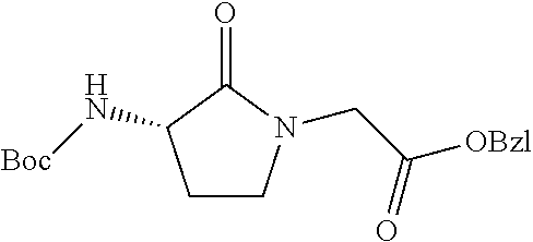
C1CN(CC([OBzl])=O)C(=O)C1N[Boc]
